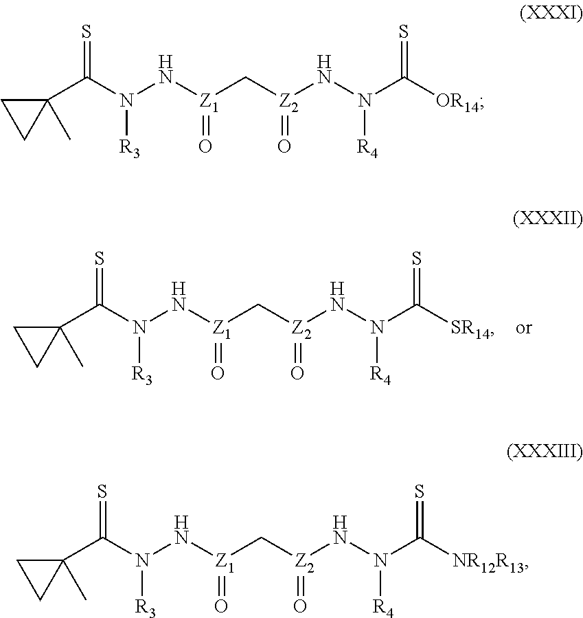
C1(C(N(N[Z1](C[Z2](NN(C([OR14])=S)[R4])=O)=O)[R3])=S)(C)CC1.C1(C(N(N[Z1](C[Z2](NN(C([NR12R13])=S)[R4])=O)=O)[R3])=S)(C)CC1.C1(C(N(N[Z1](C[Z2](NN(C([SR14])=S)[R4])=O)=O)[R3])=S)(C)CC1
